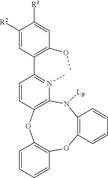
C12=C(N([LB])C3=C(OC4=C(O1)C=CC=C4)C=CC(C1=C(OC)C=C([R1])C([R2])=C1)=N3C)C=CC=C2
